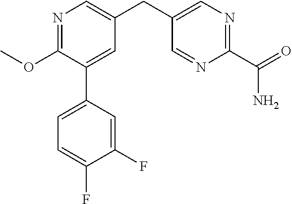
C1(OC)=NC=C(CC2=CN=C(C(N)=O)N=C2)C=C1C1=CC=C(F)C(F)=C1
